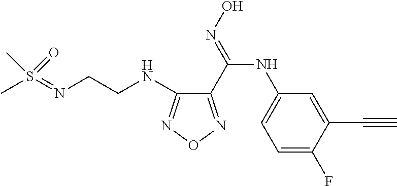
S(=NCCNC1=NON=C1C(=NO)NC1=CC=C(F)C(C#C)=C1)(C)(C)=O
